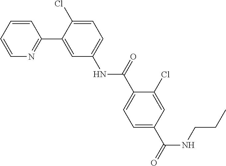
C1=C(Cl)C(C2=NC=CC=C2)=CC(NC(C2=CC=C(C(NCCC)=O)C=C2Cl)=O)=C1
